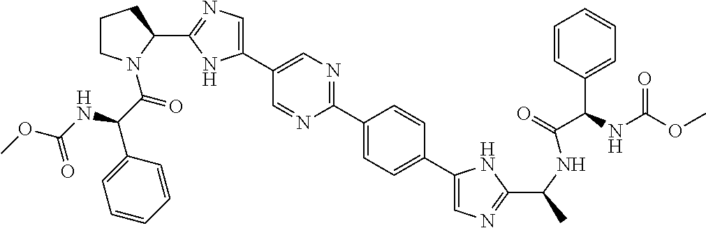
C1(C2=NC=C(C3=CN=C(C4CCCN4C(C(NC(OC)=O)C4=CC=CC=C4)=O)N3)C=N2)=CC=C(C2=CN=C(C(C)NC(=O)C(C3=CC=CC=C3)NC(OC)=O)N2)C=C1
